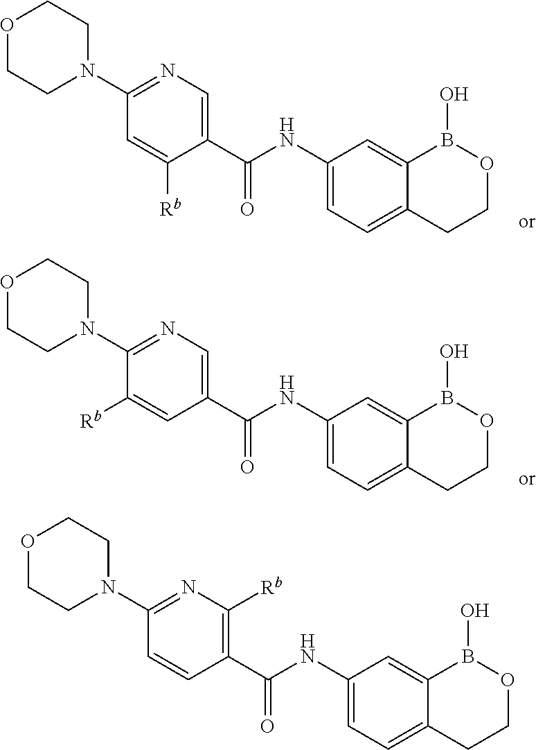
C1(N2CCOCC2)=NC=C(C(NC2=CC=C3C(=C2)B(O)OCC3)=O)C([Rb])=C1.C1(N2CCOCC2)=NC=C(C(NC2=CC=C3C(=C2)B(O)OCC3)=O)C=C1[Rb].C1(N2CCOCC2)=NC([Rb])=C(C(NC2=CC=C3C(=C2)B(O)OCC3)=O)C=C1
